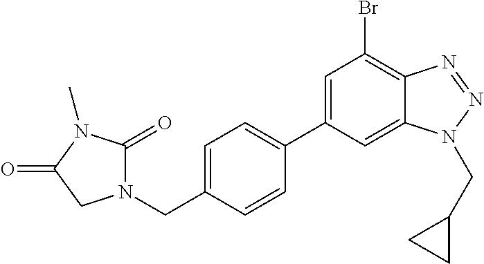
N1(CC2=CC=C(C3=CC(Br)=C4C(=C3)N(CC3CC3)N=N4)C=C2)C(=O)N(C)C(=O)C1
